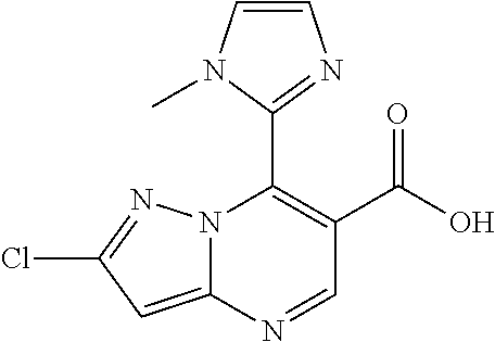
N12C(=CC(Cl)=N1)N=CC(C(O)=O)=C2C1=NC=CN1C
